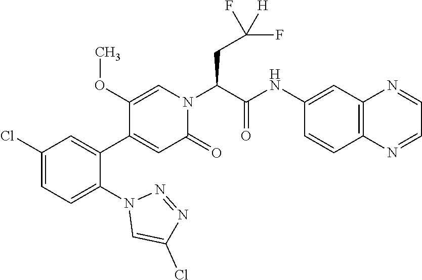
C1(Cl)=CC=C(N2C=C(Cl)N=N2)C(C2=CC(=O)N(C(C(=O)NC3=CC4=C(C=C3)N=CC=N4)CC(F)([H])F)C=C2OC)=C1
